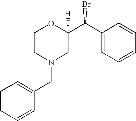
C1CN(CC2=CC=CC=C2)CC(C(C2=CC=CC=C2)Br)([H])O1
